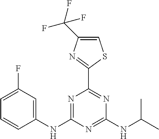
N1=C(NC2=CC(F)=CC=C2)N=C(NC(C)C)N=C1C1=NC(C(F)(F)F)=CS1
